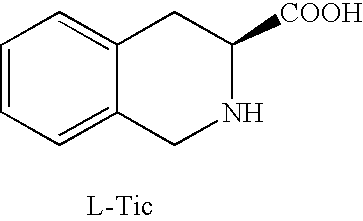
C1=CC=C2C(=C1)CC([COOH])NC2
